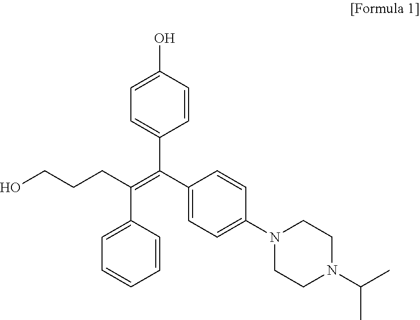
C1=C(O)C=CC(C(=C(CCCO)C2=CC=CC=C2)C2=CC=C(N3CCN(C(C)C)CC3)C=C2)=C1
